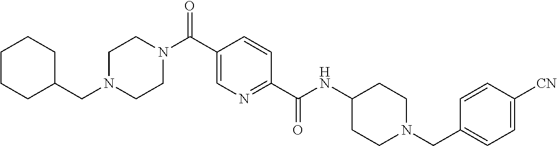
N(C(C1=NC=C(C(N2CCN(CC3CCCCC3)CC2)=O)C=C1)=O)C1CCN(CC2=CC=C([CN])C=C2)CC1
